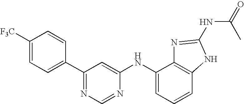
C1([F3C])=CC=C(C2=NC=NC(NC3=CC=CC4=C3N=C(NC(C)=O)N4)=C2)C=C1
